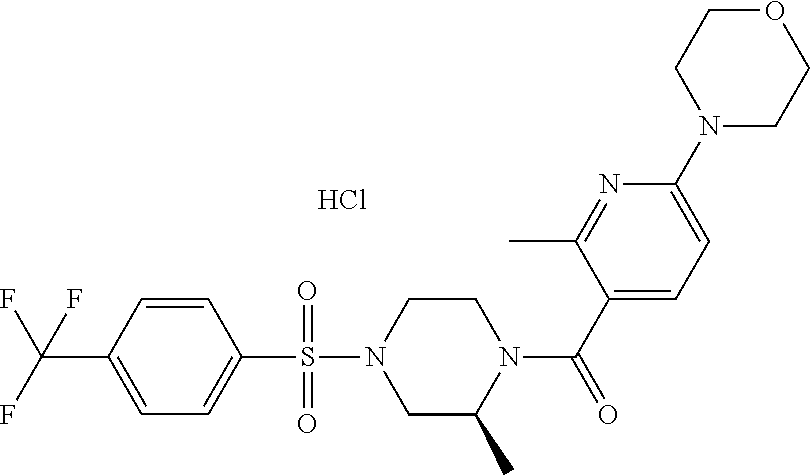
C1=CC(C(F)(F)F)=CC=C1S(N1CC(C)N(C(C2=CC=C(N3CCOCC3)N=C2C)=O)CC1)(=O)=O.Cl
